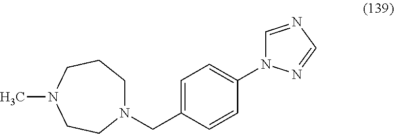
N1(CC2=CC=C(N3C=NC=N3)C=C2)CCCN(C)CC1
